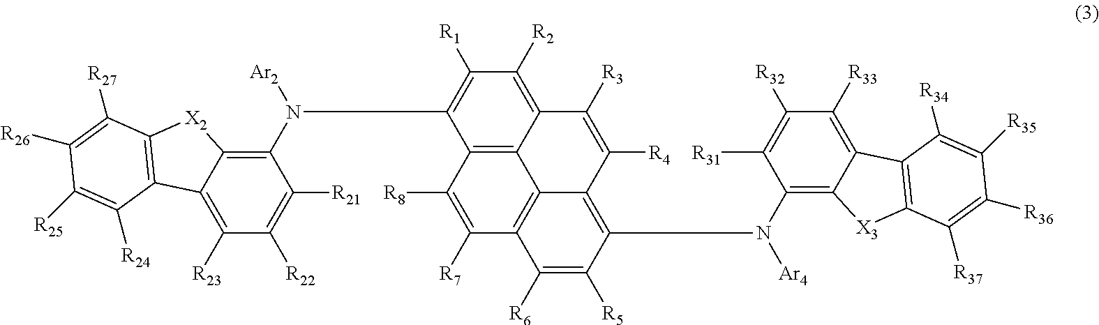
C1(N([Ar2])C2=C([R1])C([R2])=C3C4=C2C([R8])=C([R7])C2=C4C(=C(N(C4=C5C(=C([R33])C([R32])=C4[R31])C4=C([X3]5)C([R37])=C([R36])C([R35])=C4[R34])[Ar4])C([R5])=C2[R6])C([R4])=C3[R3])=C2C(=C([R23])C([R22])=C1[R21])C1=C([X2]2)C([R27])=C([R26])C([R25])=C1[R24]
